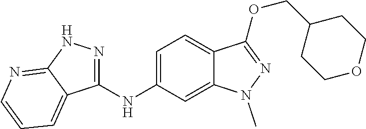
C1(NC2=CC=C3C(=C2)N(C)N=C3OCC2CCOCC2)=NNC2=NC=CC=C12
